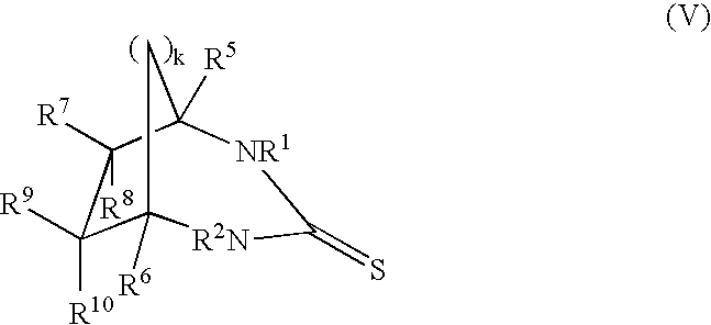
C12([R6])C([R9])([R10])C([R7])([R8])C([R5])(C1)[NR1]C(=S)[R2N]2
